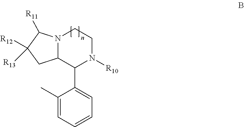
[R10]N1C(C2=CC=CC=C2C)C2N(CC1)C([R11])C([R12])([R13])C2
